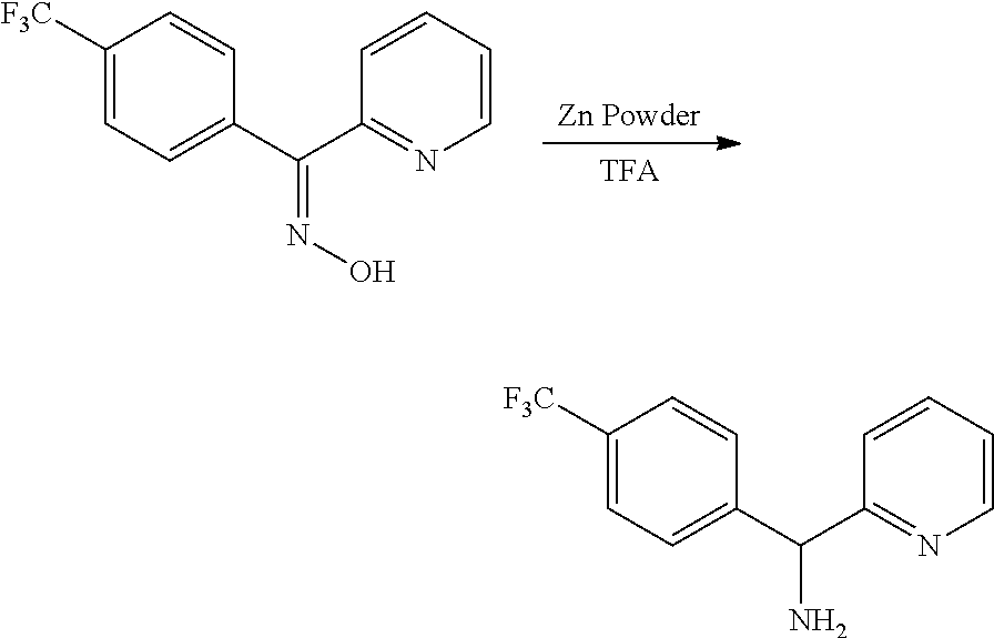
[TFA].[Zn Powder].C1([F3C])=CC=C(C(C2=NC=CC=C2)=NO)C=C1.C1([F3C])=CC=C(C(C2=NC=CC=C2)N)C=C1
